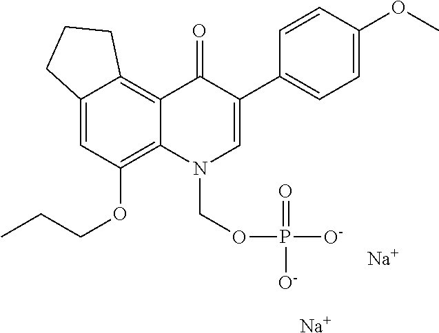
C12=CC(OCCC)=C3C(=C1CCC2)C(=O)C(C1=CC=C(OC)C=C1)=CN3COP([O-])([O-])=O.[Na].[Na]
